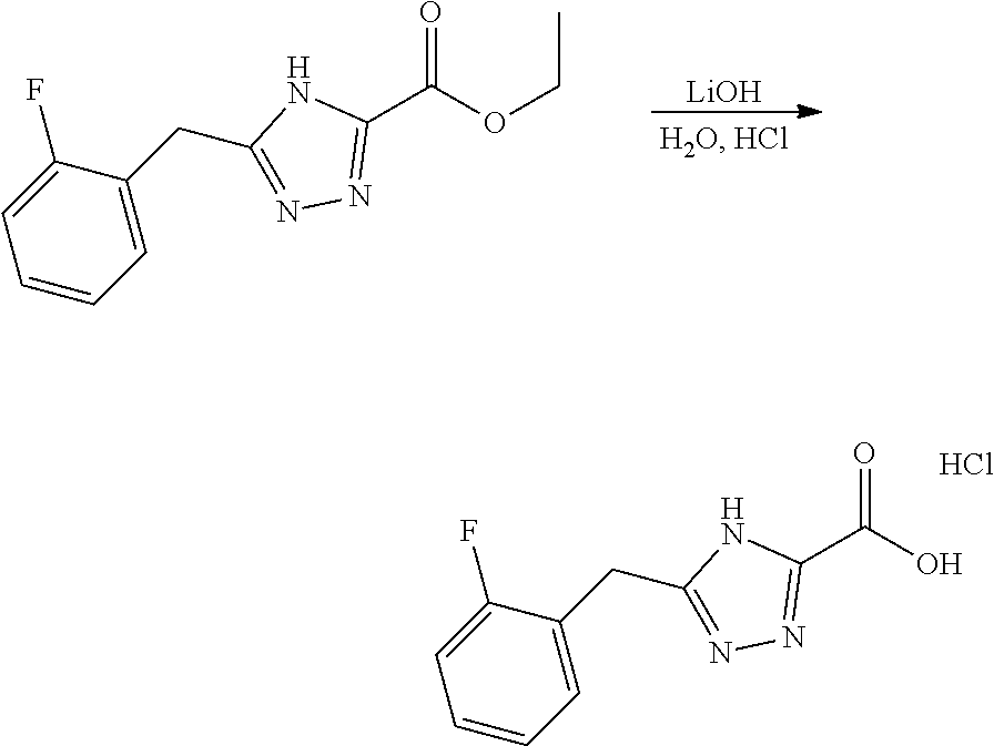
[LiOH].C1(C(OCC)=O)=NN=C(CC2=CC=CC=C2F)N1.C1(C(O)=O)=NN=C(CC2=CC=CC=C2F)N1.Cl
